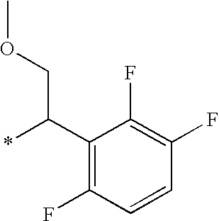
C1(C(COC)*)=C(F)C=CC(F)=C1F
